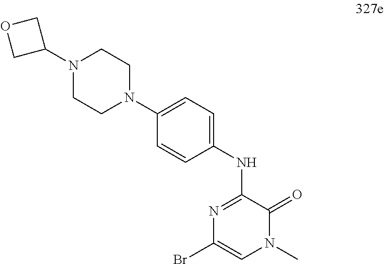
N1=C(NC2=CC=C(N3CCN(C4COC4)CC3)C=C2)C(=O)N(C)C=C1Br
